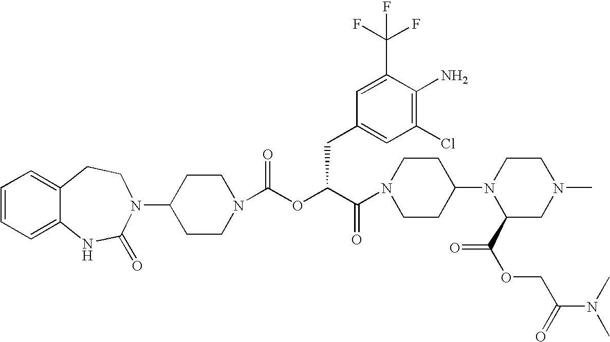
C12=CC=CC=C1NC(=O)N(C1CCN(C(OC(C(=O)N3CCC(N4C(C(OCC(N(C)C)=O)=O)CN(C)CC4)CC3)CC3=CC(Cl)=C(N)C(C(F)(F)F)=C3)=O)CC1)CC2
